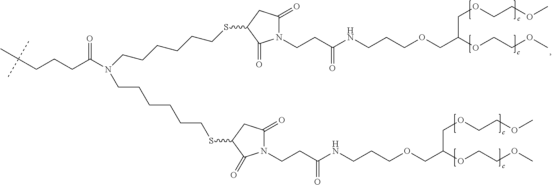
CC(C)(C)CCCC(N(CCCCCCSC1C(=O)N(CCC(NCCCOCC(OCCOC)COCCOC)=O)C(=O)C1)CCCCCCSC1C(=O)N(CCC(NCCCOCC(OCCOC)COCCOC)=O)C(=O)C1)=O
